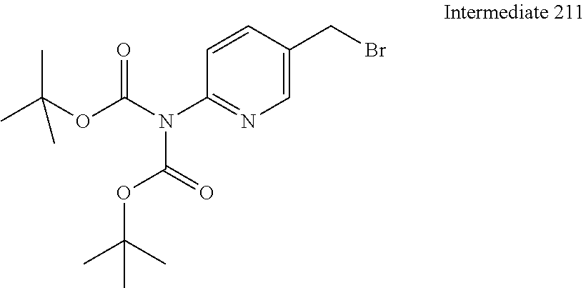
C(OC(N(C1=NC=C(CBr)C=C1)C(OC(C)(C)C)=O)=O)(C)(C)C
